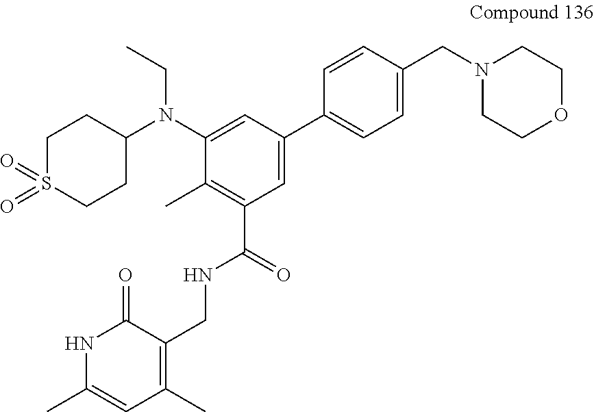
C1=C(N(C2CCS(=O)(=O)CC2)CC)C(C)=C(C(NCC2=C(C)C=C(C)NC2=O)=O)C=C1C1=CC=C(CN2CCOCC2)C=C1
